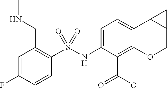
C(C1=C(S(NC2=CC=C3C(=C2C(=O)OC)OCC2C3C2)(=O)=O)C=CC(F)=C1)NC
